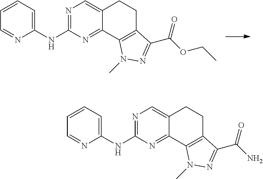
C12=CN=C(NC3=CC=CC=N3)N=C1C1=C(CC2)C(C(=O)OCC)=NN1C.C12=CN=C(NC3=CC=CC=N3)N=C1C1=C(CC2)C(C(=O)N)=NN1C
